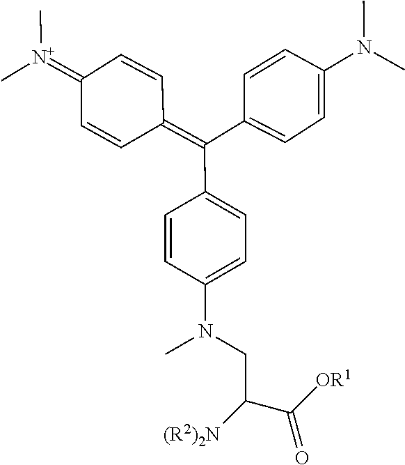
C1=CC(N(C)CC(C([OR1])=O)[(R2)2N])=CC=C1C(C1=CC=C(N(C)C)C=C1)=C1C=CC(=[N+](C)C)C=C1
